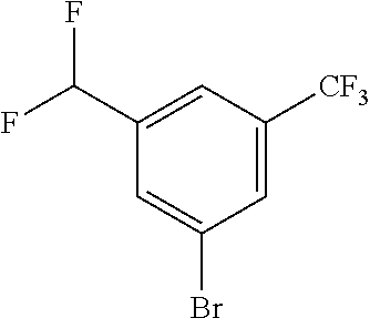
C1(C(F)F)=CC([CF3])=CC(Br)=C1
